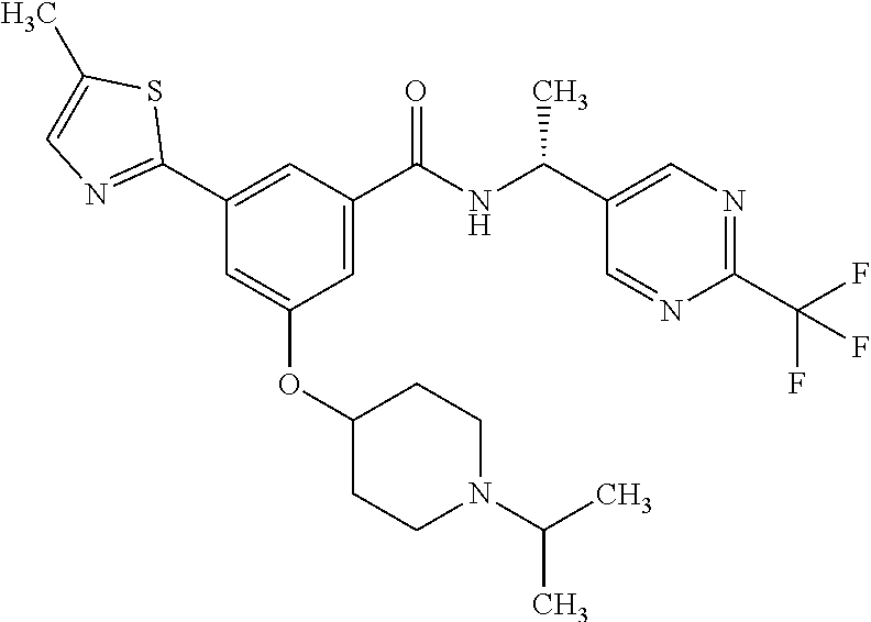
C1(C2=NC=C(C)S2)=CC(C(NC(C2=CN=C(C(F)(F)F)N=C2)C)=O)=CC(OC2CCN(C(C)C)CC2)=C1
